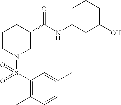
C1(C)=CC(S(=O)(N2CC(C(NC3CC(O)CCC3)=O)CCC2)=O)=C(C)C=C1
